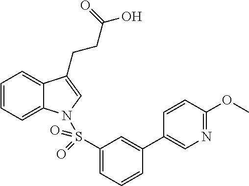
C1=CC=C2C(=C1)C(CCC(O)=O)=CN2S(C1=CC=CC(C2=CN=C(OC)C=C2)=C1)(=O)=O
